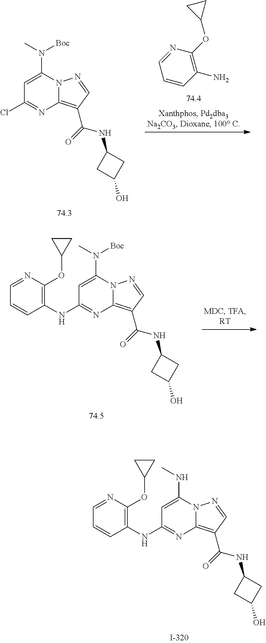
C1=CC(N)=C(OC2CC2)N=C1.C1=C(N(C)[Boc])N2C(=C(C(=O)NC3CC(O)C3)C=N2)N=C1Cl.C1=C(N(C)[Boc])N2C(=C(C(=O)NC3CC(O)C3)C=N2)N=C1NC1=C(OC2CC2)N=CC=C1.C1=C(NC)N2C(=C(C(=O)NC3CC(O)C3)C=N2)N=C1NC1=C(OC2CC2)N=CC=C1
